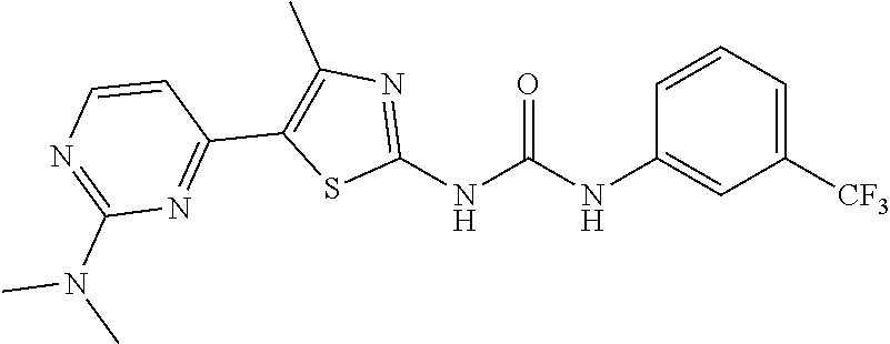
C1([CF3])=CC=CC(NC(NC2=NC(C)=C(C3=NC(N(C)C)=NC=C3)S2)=O)=C1
